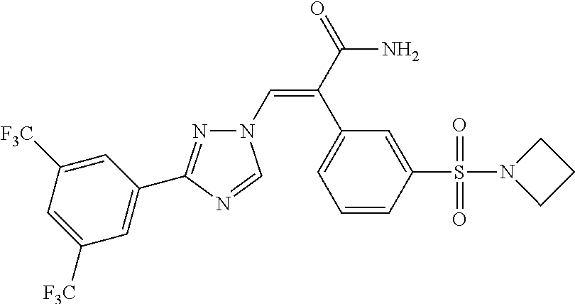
N1(C=C(C(=O)N)C2=CC=CC(S(N3CCC3)(=O)=O)=C2)N=C(C2=CC([F3C])=CC([F3C])=C2)N=C1
